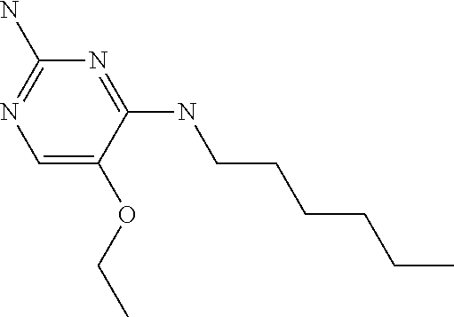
C1=C(OCC)C(NCCCCCC)=NC(N)=N1
